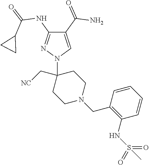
C1(C(=O)N)=CN(C2(C[NC])CCN(CC3=C(NS(C)(=O)=O)C=CC=C3)CC2)N=C1NC(=O)C1CC1
